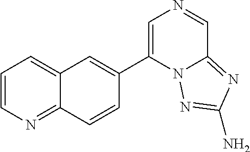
C1=CN=C2C(=C1)C=C(C1=CN=CC3=NC(N)=NN13)C=C2
